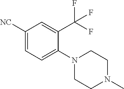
C1([NC])=CC=C(N2CCN(C)CC2)C(C(F)(F)F)=C1
